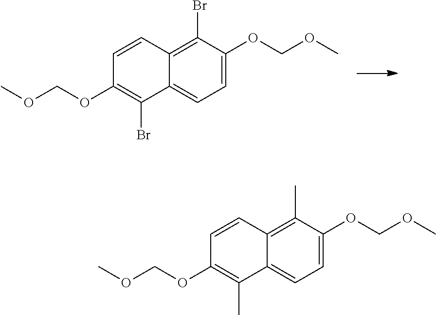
C1=C(OCOC)C(Br)=C2C(=C1)C(Br)=C(OCOC)C=C2.C1=C(OCOC)C(C)=C2C(=C1)C(C)=C(OCOC)C=C2
